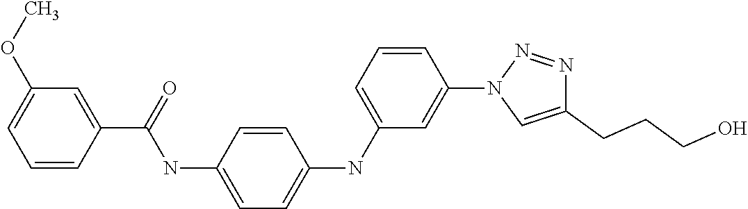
C1=CC(C(=O)NC2=CC=C(NC3=CC=CC(N4C=C(CCCO)N=N4)=C3)C=C2)=CC(OC)=C1
